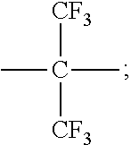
[CF3]C([CF3])(C)C
